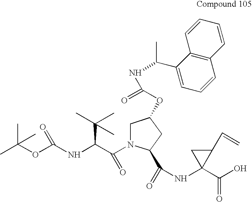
CC(OC(NC(C(=O)N1CC(OC(=O)NC(C2=CC=CC3=C2C=CC=C3)C)CC1C(=O)NC1(C(O)=O)C(C=C)C1)C(C)(C)C)=O)(C)C
